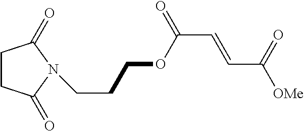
C1CC(=O)N(CCCOC(C=CC([OMe])=O)=O)C1=O
